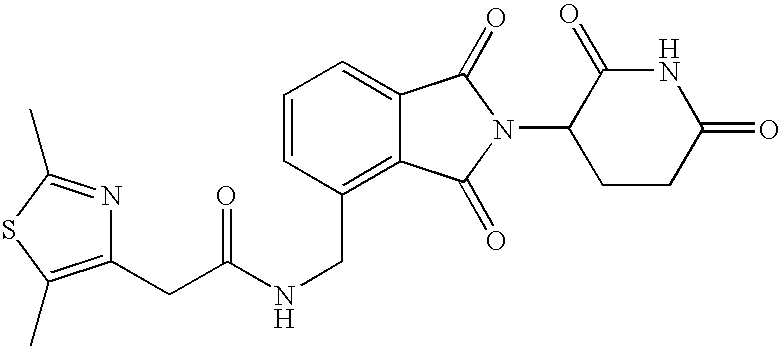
C(C1=C2C(=CC=C1)C(=O)N(C1CCC(=O)NC1=O)C2=O)NC(CC1=C(C)SC(C)=N1)=O
